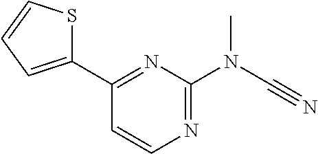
C1(C2=NC(N(C#N)C)=NC=C2)=CC=CS1
